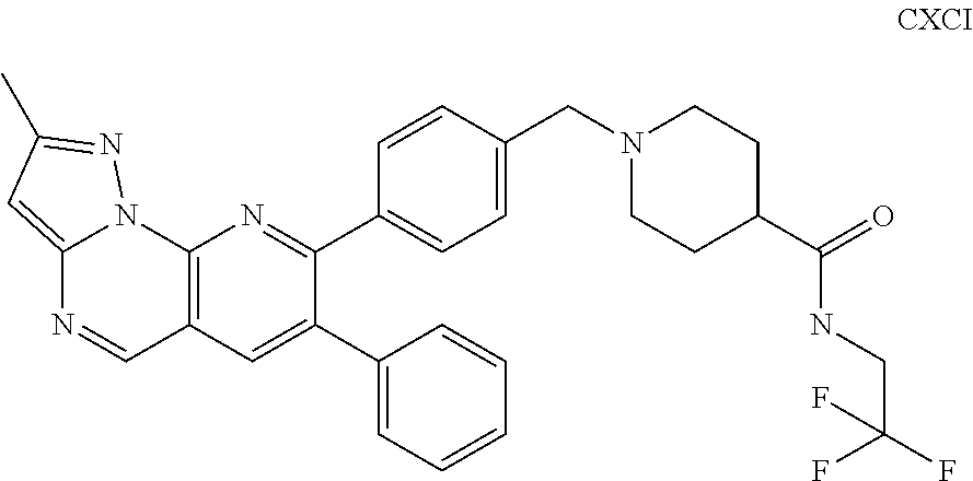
C12=CC(C)=NN1C1=C(C=N2)C=C(C2=CC=CC=C2)C(C2=CC=C(CN3CCC(C(NCC(F)(F)F)=O)CC3)C=C2)=N1
